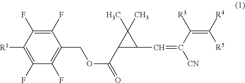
C1(F)=C(F)C([R1])=C(F)C(F)=C1COC(=O)C1C(C=C([CN])C([R3])=C([R4])[R5])C1(C)C
